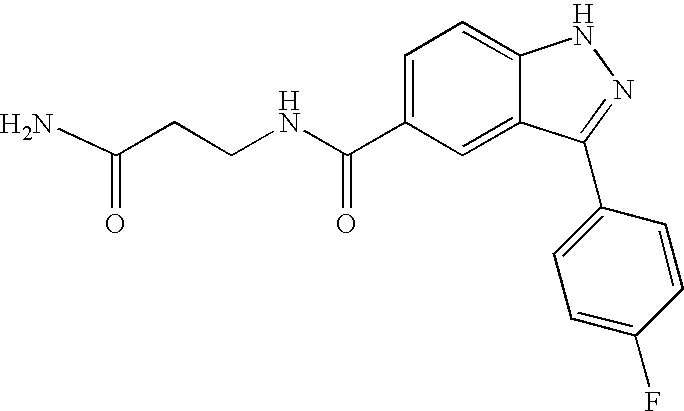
C1=C(C(NCCC(N)=O)=O)C=C2C(=C1)NN=C2C1=CC=C(F)C=C1
